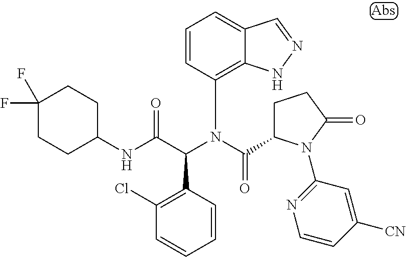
C1=CC(N(C(C2CCC(=O)N2C2=NC=CC([CN])=C2)=O)C(C(NC2CCC(F)(F)CC2)=O)C2=C(Cl)C=CC=C2)=C2C(=C1)C=NN2
